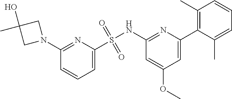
C1=C(S(NC2=NC(C3=C(C)C=CC=C3C)=CC(OC)=C2)(=O)=O)N=C(N2CC(O)(C)C2)C=C1
